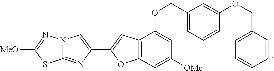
C12=C(C=C([OMe])C=C1OCC1=CC=CC(OCC3=CC=CC=C3)=C1)OC(C1=CN3C(=N1)SC([MeO])=N3)=C2
